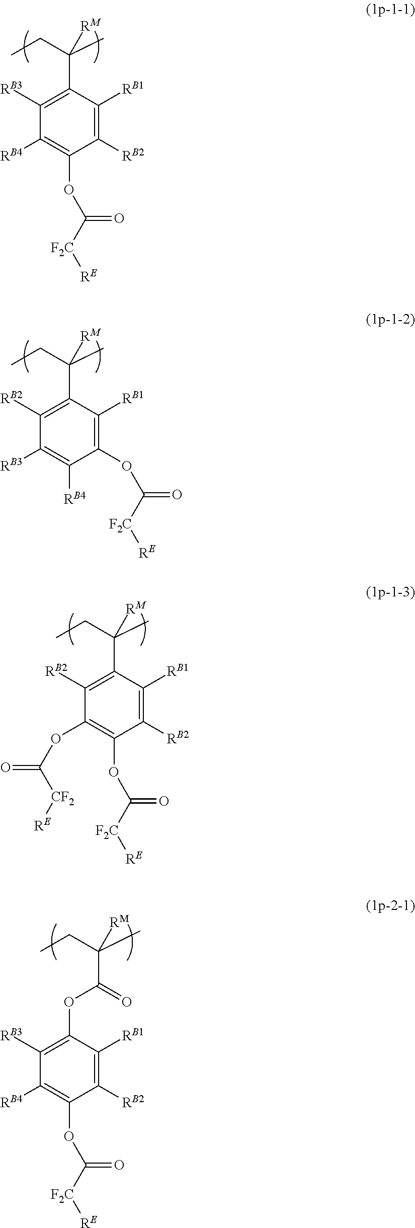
C1(C(CC)(C)[RM])=C([RB3])C([RB4])=C(OC([F2C][RE])=O)C([RB2])=C1[RB1].C1(C(CC)(C)[RM])=C([RB2])C([RB3])=C([RB4])C(OC([F2C][RE])=O)=C1[RB1].C1(C(CC)(C)[RM])=C([RB2])C(OC([CF2][RE])=O)=C(OC([F2C][RE])=O)C([RB2])=C1[RB1].C1(OC(C(C)(CC)[RM])=O)=C([RB3])C([RB4])=C(OC([F2C][RE])=O)C([RB2])=C1[RB1]
